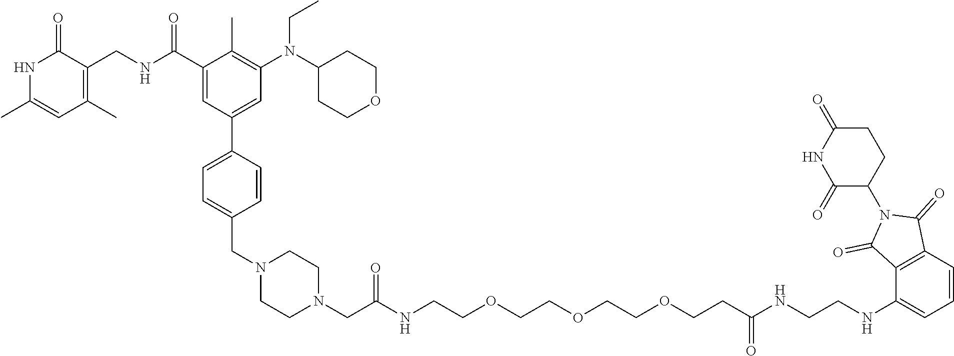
N1C(C)=CC(C)=C(CNC(C2=CC(C3=CC=C(CN4CCN(CC(NCCOCCOCCOCCC(NCCNC5=CC=CC6=C5C(=O)N(C5CCC(=O)NC5=O)C6=O)=O)=O)CC4)C=C3)=CC(N(C3CCOCC3)CC)=C2C)=O)C1=O
